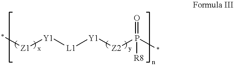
[Z1]([Y1][L1][Y1][Z2]P(=O)([R8])C)C
